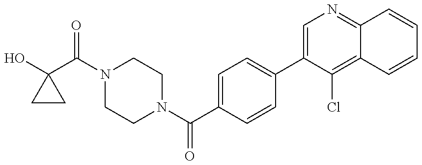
OC1(C(N2CCN(C(C3=CC=C(C4=CN=C5C(=C4Cl)C=CC=C5)C=C3)=O)CC2)=O)CC1
